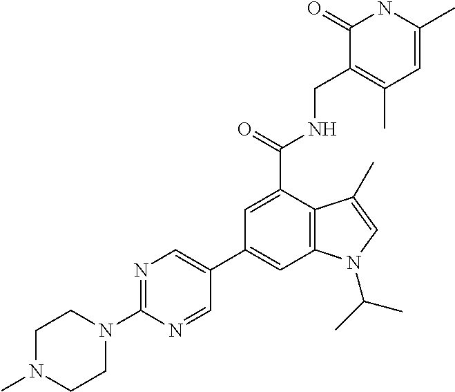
C1(C2=CC3=C(C(C(NCC4=C(C)C=C(C)NC4=O)=O)=C2)C(C)=CN3C(C)C)=CN=C(N2CCN(C)CC2)N=C1
